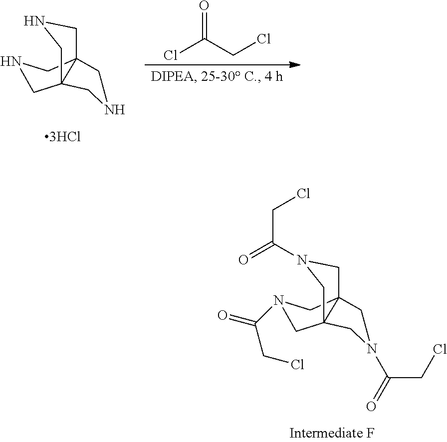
C1C23C(CN(C(=O)CCl)C2)(CN1C(=O)CCl)CN(C(CCl)=O)C3.C1C23C(CNC2)(CN1)CNC3.O=C(Cl)CCl
